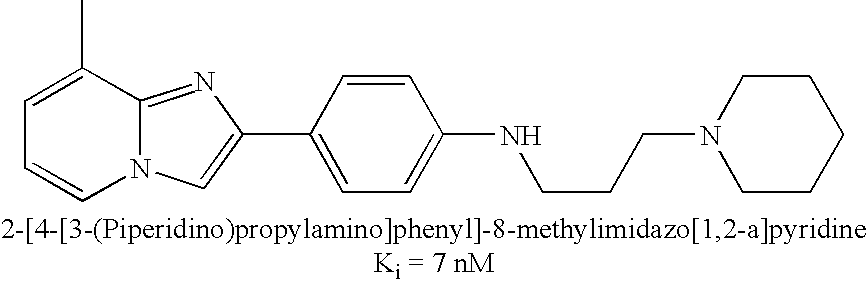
C1=C(C)C2=NC(C3=CC=C(NCCCN4CCCCC4)C=C3)=CN2C=C1
